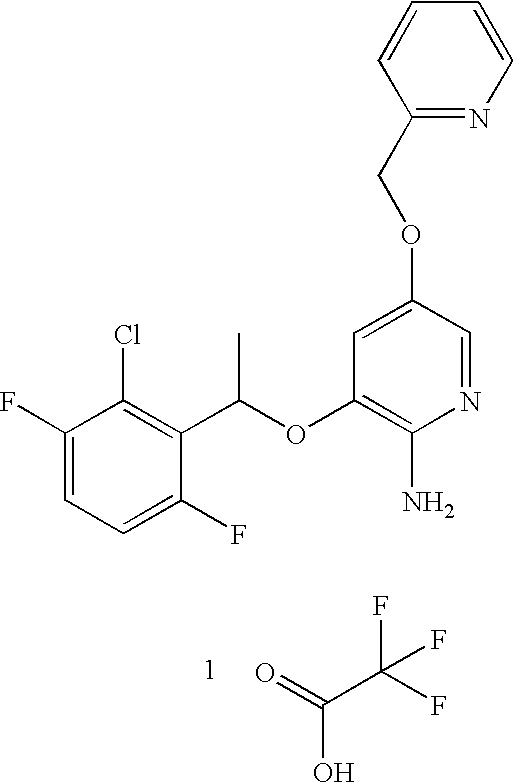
C1(F)=CC=C(F)C(C(OC2=C(N)N=CC(OCC3=NC=CC=C3)=C2)C)=C1Cl.C(C(F)(F)F)(=O)O
